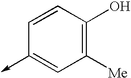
C1([Me])=C(O)C=CC(->C)=C1
